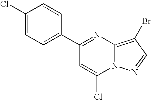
C1(C2=CC=C(Cl)C=C2)=NC2=C(Br)C=NN2C(Cl)=C1
